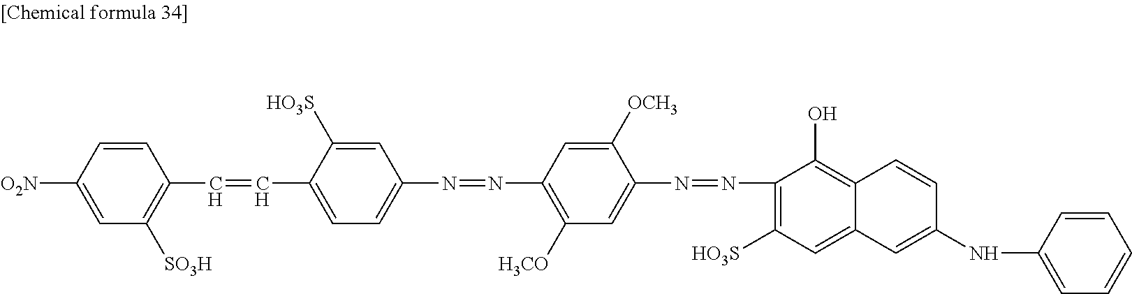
C1([HO3S])=CC(N=NC2=C([H3CO])C=C(N=NC3=C([HO3S])C=C4C(=C3O)C=CC(NC3=CC=CC=C3)=C4)C([OCH3])=C2)=CC=C1C=CC1=C([SO3H])C=C([O2N])C=C1
